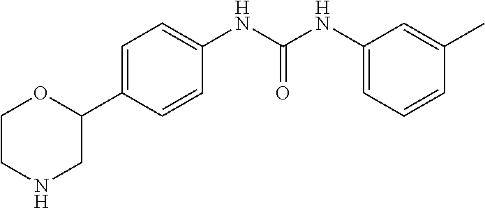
C1(NC(NC2=CC=C(C3CNCCO3)C=C2)=O)=CC=CC(C)=C1
